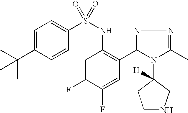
C1=C(C(C)(C)C)C=CC(S(NC2=C(C3=NN=C(C)N3C3([H])CCNC3)C=C(F)C(F)=C2)(=O)=O)=C1
